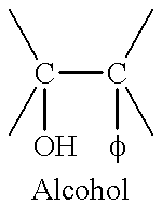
C(C(C)(C)[f])(C)(C)O
